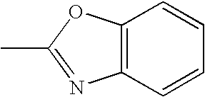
C12=C(C=CC=C1)N=C(C)O2
